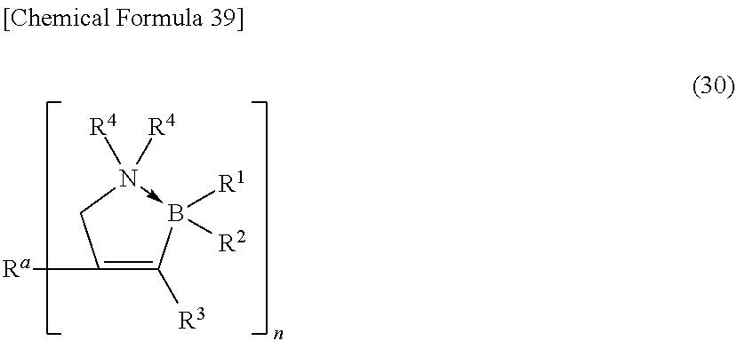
C1([Ra])=C([R3])B([R1])([R2])-N([R4])([R4])C1
